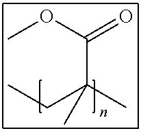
COC(=O)C(C)(CC)C
